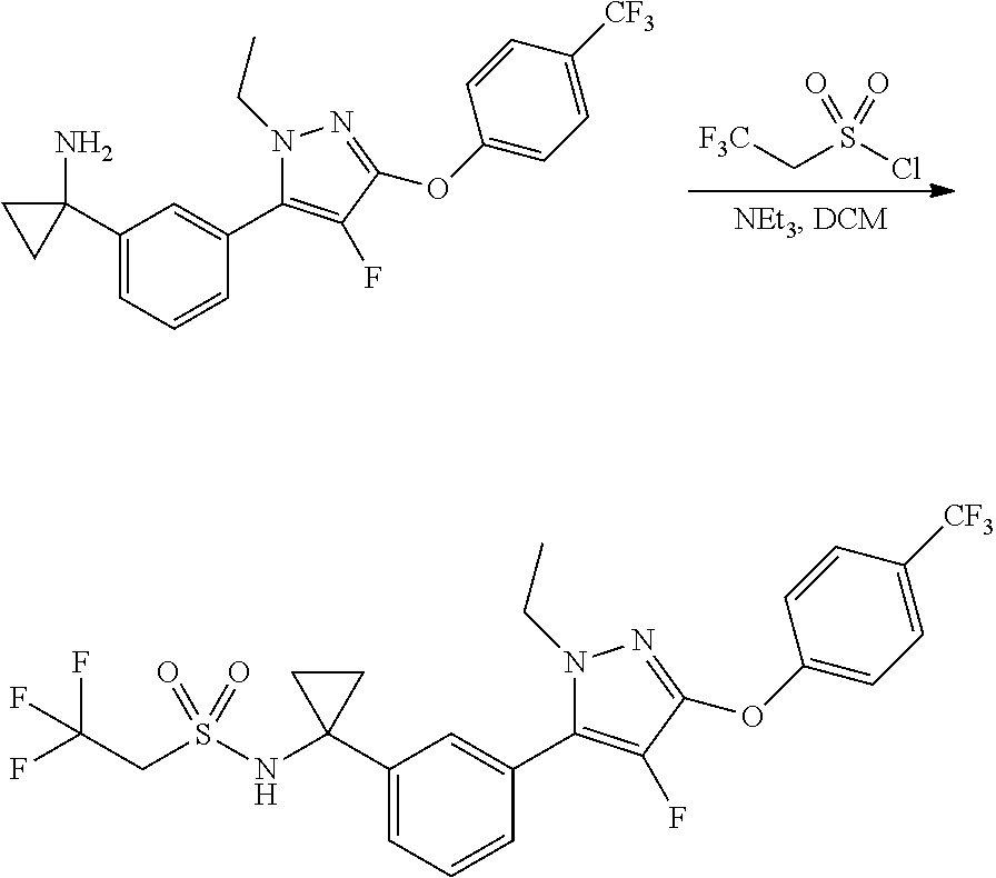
[F3C]CS(Cl)(=O)=O.C1(C2(N)CC2)=CC=CC(C2=C(F)C(OC3=CC=C([CF3])C=C3)=NN2CC)=C1.C1(C2(NS(CC(F)(F)F)(=O)=O)CC2)=CC=CC(C2=C(F)C(OC3=CC=C([CF3])C=C3)=NN2CC)=C1
